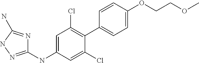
C1=C(OCCOC)C=CC(C2=C(Cl)C=C(NC3=NNC(N)=N3)C=C2Cl)=C1
